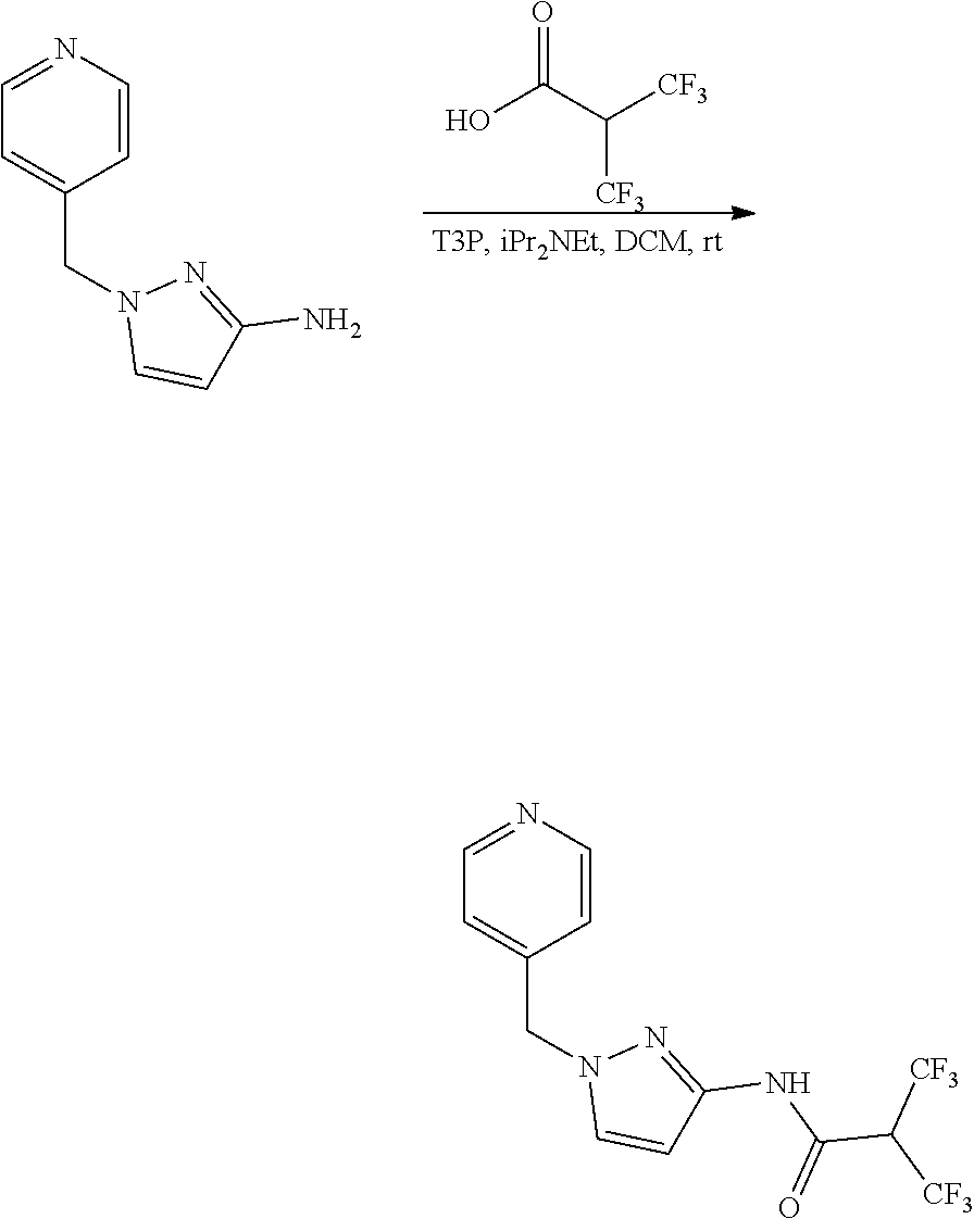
N1=C(NC(C([CF3])[CF3])=O)C=CN1CC1=CC=NC=C1.C1(N)=NN(CC2=CC=NC=C2)C=C1.C(C(O)=O)([CF3])[CF3]
